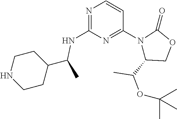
N1=C(NC(C2CCNCC2)C)N=C(N2C(C(C)OC(C)(C)C)COC2=O)C=C1
